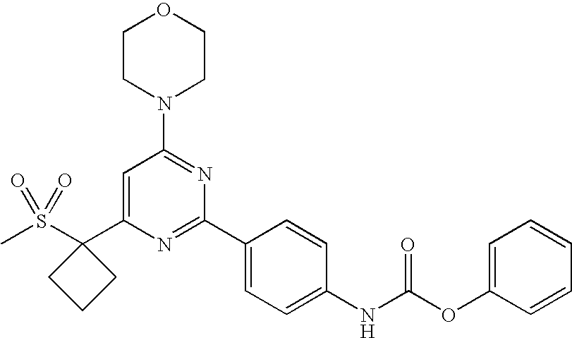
C1CN(C2=NC(C3=CC=C(NC(OC4=CC=CC=C4)=O)C=C3)=NC(C3(S(=O)(=O)C)CCC3)=C2)CCO1
